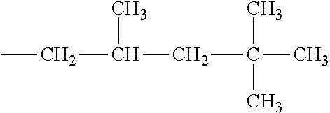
CCC(C)CC(C)(C)C
